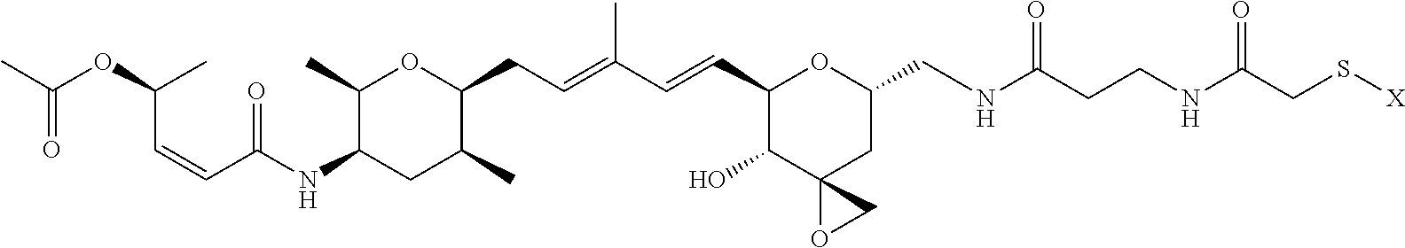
C1(C)C(NC(=O)C=CC(C)OC(=O)C)CC(C)C(CC=C(C)C=CC2OC(CNC(CCNC(CS[X])=O)=O)CC3(OC3)C2O)O1
